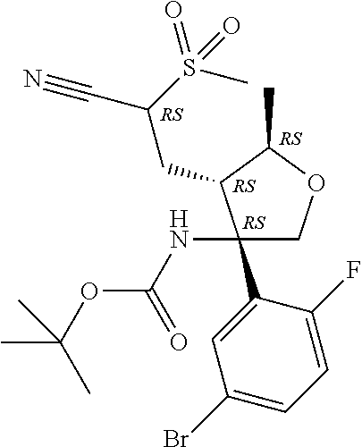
C1(NC(=O)OC(C)(C)C)(C2=CC(Br)=CC=C2F)COC(C)C1CC(S(C)(=O)=O)C#N
